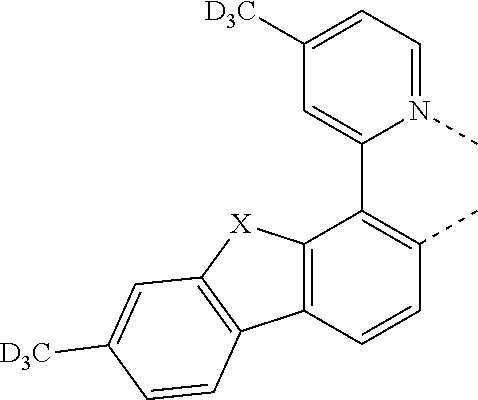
C12=C(C=CC(C)=C1C1=CC([D3C])=CC=N1C)C1=C([X]2)C=C([D3C])C=C1
